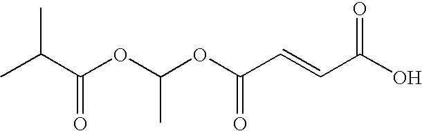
C(C(OC(OC(C=CC(O)=O)=O)C)=O)(C)C
